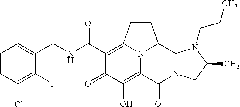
C1(CNC(C2=C3CCC4C5N(C(=O)C(=C(O)C2=O)N34)CC(C)N5CCC)=O)=CC=CC(Cl)=C1F
